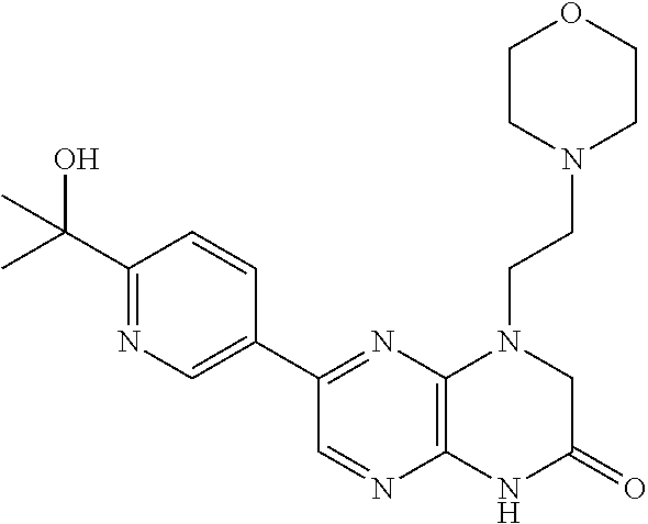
C1(C2=NC3=C(N=C2)NC(=O)CN3CCN2CCOCC2)=CN=C(C(C)(O)C)C=C1
